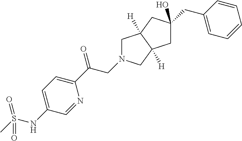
C(C(C1=CC=C(NS(C)(=O)=O)C=N1)=O)N1CC2([H])C([H])(C1)CC(O)(CC1=CC=CC=C1)C2
